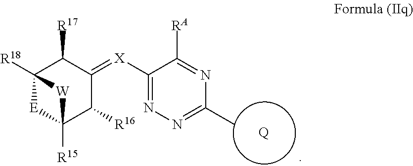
[Q].C12([R18])[E]C([R15])(C([R16])C(=[X]C3=NN=C(C)N=C3[RA])C1[R17])[W]2
